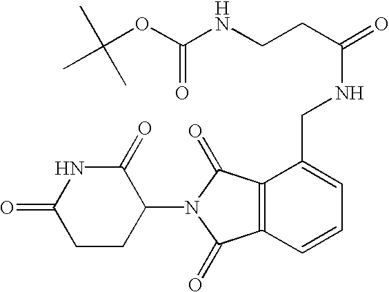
N1C(=O)CCC(N2C(=O)C3=C(C2=O)C=CC=C3CNC(CCNC(OC(C)(C)C)=O)=O)C1=O
